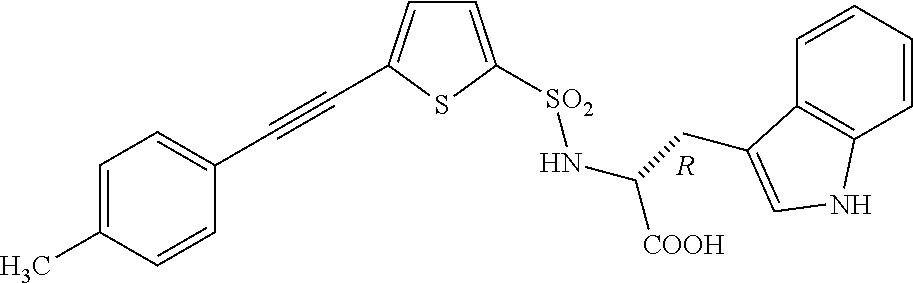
C1=C([SO2]NC([COOH])CC2=CNC3=C2C=CC=C3)SC(C#CC2=CC=C(C)C=C2)=C1.[R]
